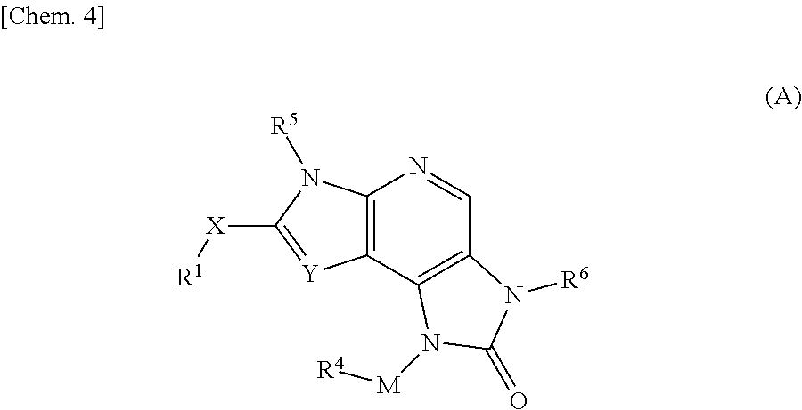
C12=C(C3=C(C=N1)N([R6])C(=O)N3[M][R4])[Y]=C([X][R1])N2[R5]
